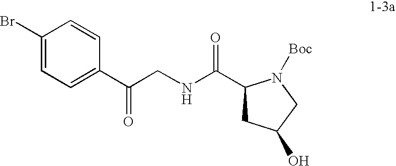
BrC1=CC=C(C(CNC(C2CC(O)CN2[Boc])=O)=O)C=C1
